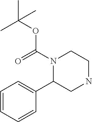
N1(C(=O)OC(C)(C)C)C(C2=CC=CC=C2)CNCC1
